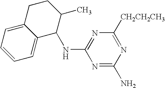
N1=C(N)N=C([CH2CH2CH3])N=C1NC1C2=CC=CC=C2CCC1C
